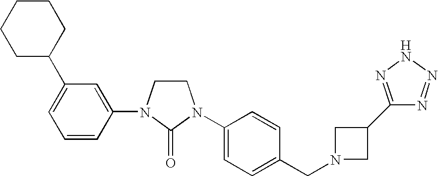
C1CN(C2=CC(C3CCCCC3)=CC=C2)C(=O)N1C1=CC=C(CN2CC(C3=NNN=N3)C2)C=C1
